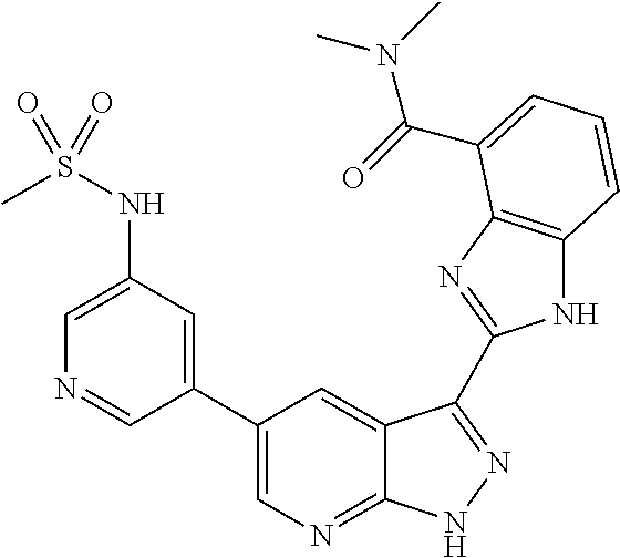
C1(C2=CN=C3C(=C2)C(C2=NC4=C(N2)C=CC=C4C(=O)N(C)C)=NN3)=CC(NS(C)(=O)=O)=CN=C1
